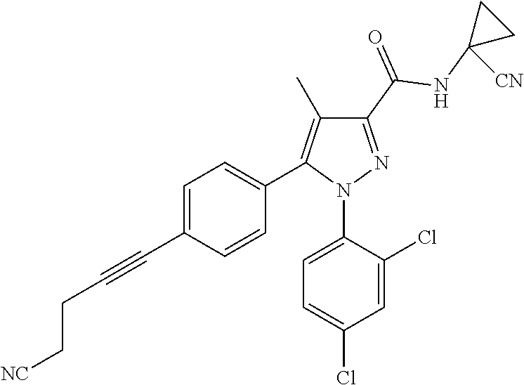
C1=C(C#CCC[NC])C=CC(C2=C(C)C(C(=O)NC3([CN])CC3)=NN2C2=CC=C(Cl)C=C2Cl)=C1
